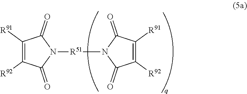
C1([R91])=C([R92])C(=O)N([R51]N2C(=O)C([R92])=C([R91])C2=O)C1=O
